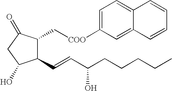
C1(C=CC(CCCCC)O)C(C[COO]C2=CC=C3C(=C2)C=CC=C3)C(=O)CC1O
